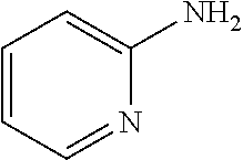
C1=CC=NC(N)=C1
